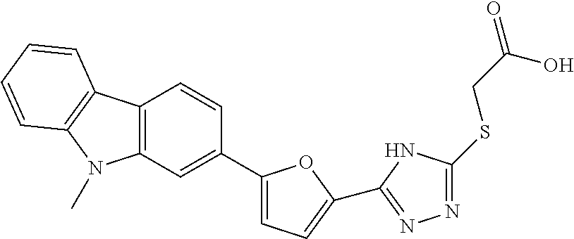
C1(C2=CC3=C(C=C2)C2=C(N3C)C=CC=C2)=CC=C(C2=NN=C(SCC(=O)O)N2)O1
